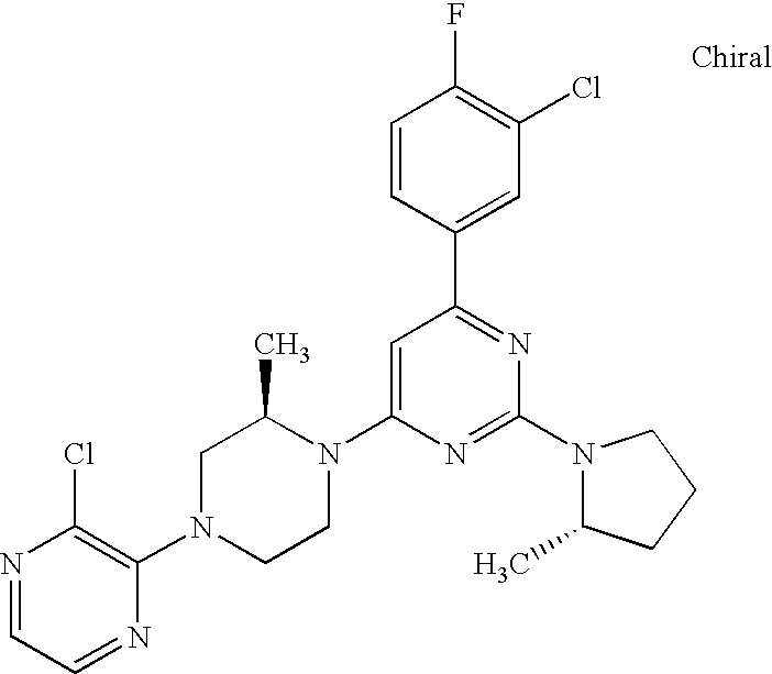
N1=CC=NC(N2CCN(C3=CC(C4=CC(Cl)=C(F)C=C4)=NC(N4C(C)CCC4)=N3)C(C)C2)=C1Cl
